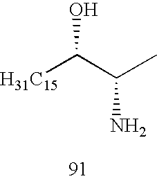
[H31C15]C(C(C)N)O
